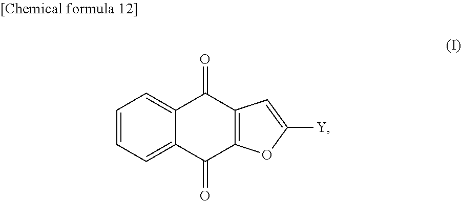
C1(=O)C2=C(C(=O)C3=CC=CC=C13)C=C([Y])O2
